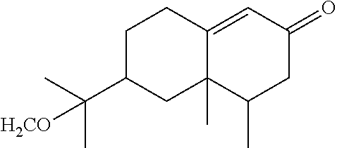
C1C(C(C)(C)[H2CO])CC2(C)C(=CC(=O)CC2C)C1
